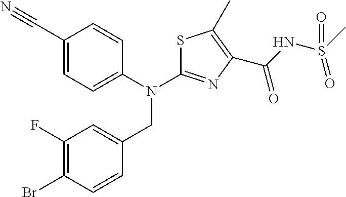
C1(C#N)=CC=C(N(C2=NC(C(NS(C)(=O)=O)=O)=C(C)S2)CC2=CC(F)=C(Br)C=C2)C=C1
